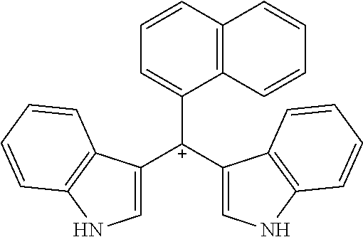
C1([C+](C2=CNC3=C2C=CC=C3)C2=CNC3=C2C=CC=C3)=CC=CC2=C1C=CC=C2
